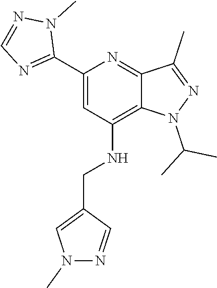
CN1C=C(CNC2=C3C(=NC(C4=NC=NN4C)=C2)C(C)=NN3C(C)C)C=N1
